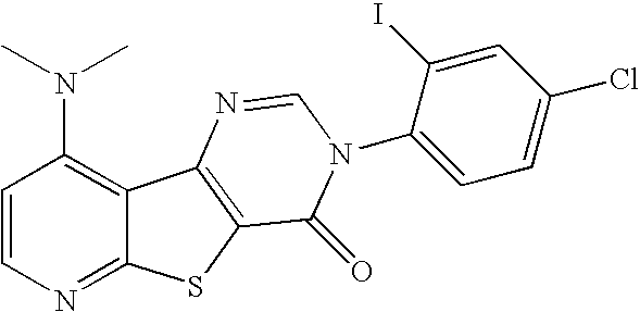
C12=C(N(C)C)C=CN=C1SC1=C2N=CN(C2=CC=C(Cl)C=C2I)C1=O
